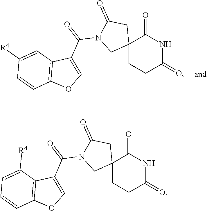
C12(CCC(=O)NC1=O)CC(=O)N(C(=O)C1=COC3=C1C([R4])=CC=C3)C2.C12(CCC(=O)NC1=O)CC(=O)N(C(=O)C1=COC3=C1C=C([R4])C=C3)C2
